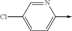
C1=C(Cl)C=NC(->C)=C1
